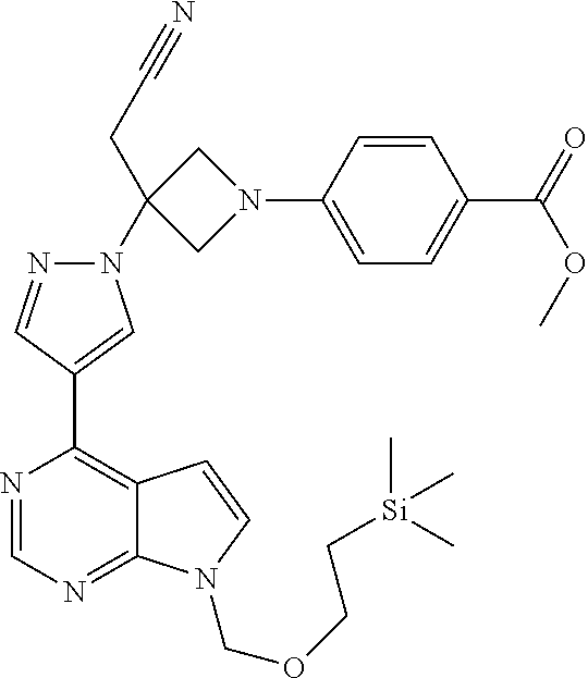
N1=CN=C2C(=C1C1=CN(C3(CC#N)CN(C4=CC=C(C(=O)OC)C=C4)C3)N=C1)C=CN2COCC[Si](C)(C)C
